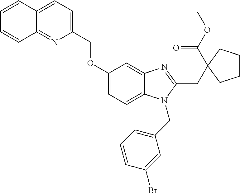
C1=CC2=CC=C(COC3=CC=C4C(=C3)N=C(CC3(C(OC)=O)CCCC3)N4CC3=CC=CC(Br)=C3)N=C2C=C1
